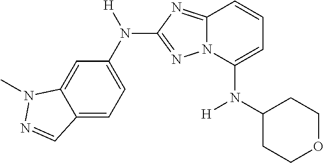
C12=CC=C(N([H])C3=NN4C(=N3)C=CC=C4N(C3CCOCC3)[H])C=C1N(C)N=C2
